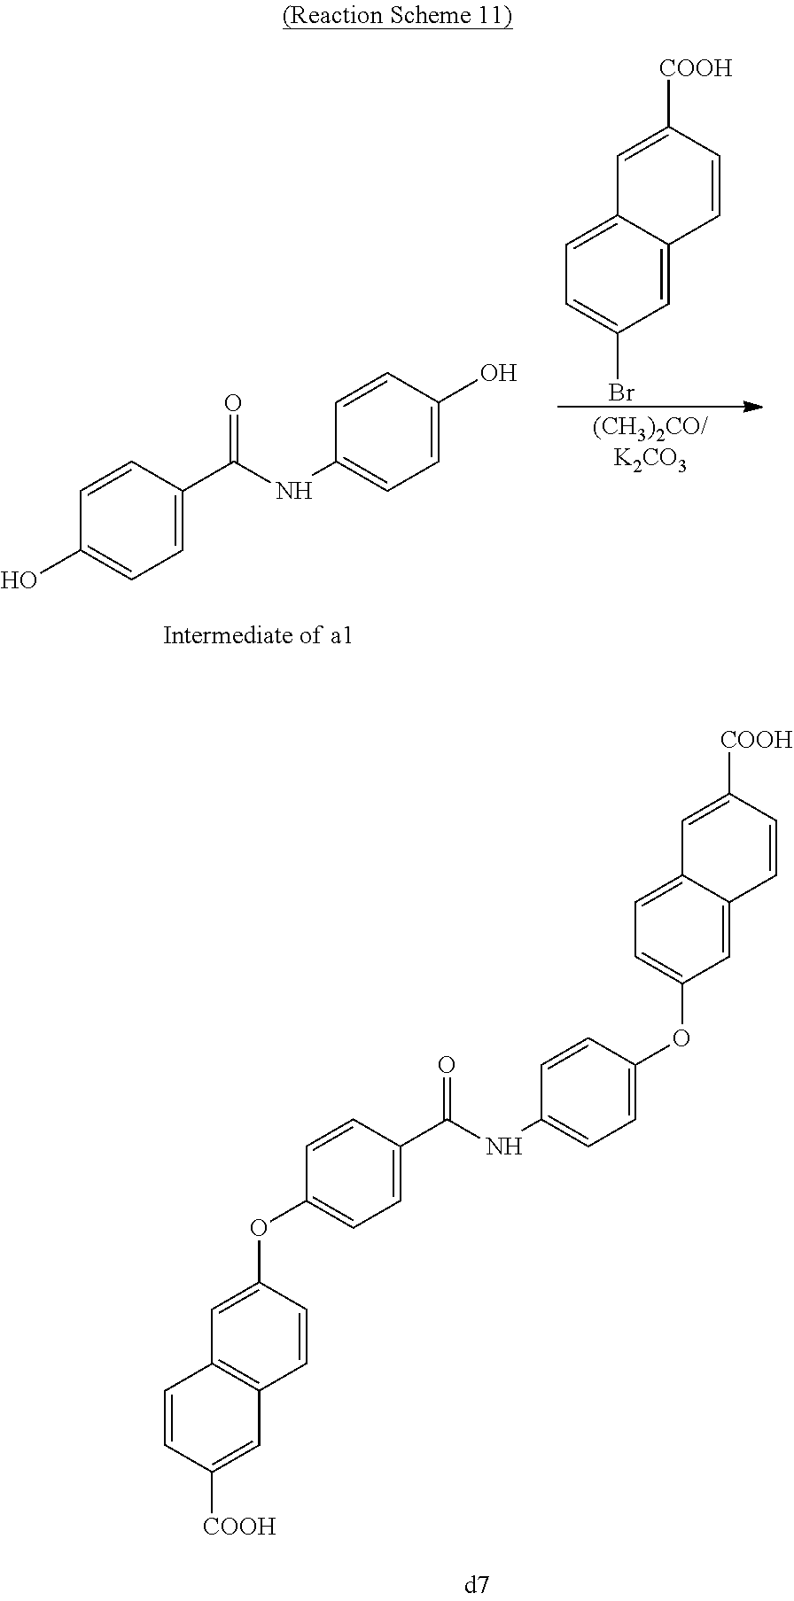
C1=CC(C(NC2=CC=C(O)C=C2)=O)=CC=C1O.C12=CC=C(Br)C=C1C=CC([COOH])=C2.C1=CC(C(NC2=CC=C(OC3=CC=C4C(=C3)C=CC([COOH])=C4)C=C2)=O)=CC=C1OC1=CC2=C(C=C1)C=C([COOH])C=C2
